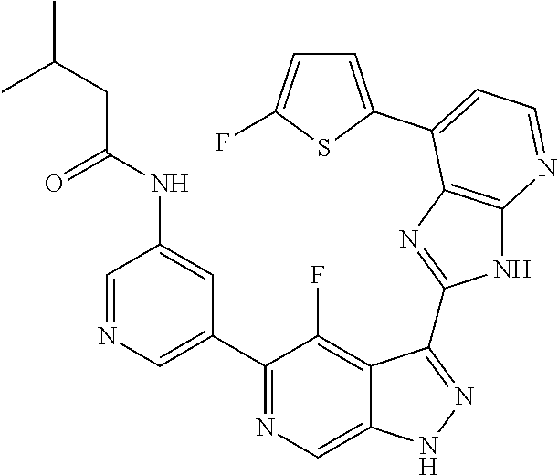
C1=NC=C(C2=NC=C3C(=C2F)C(C2=NC4=C(N2)N=CC=C4C2=CC=C(F)S2)=NN3)C=C1NC(=O)CC(C)C
